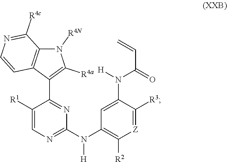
C1([R1])=CN=C(N(C2=C([R2])[Z]=C([R3])C(N([H])C(=O)C=C)=C2)[H])N=C1C1=C([R4a])N([R4N])C2=C1C=CN=C2[R4c]
